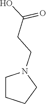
C1CCCN1CCC(O)=O
